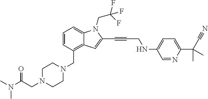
C1=CC(CN2CCN(CC(N(C)C)=O)CC2)=C2C(=C1)N(CC(F)(F)F)C(C#CCNC1=CC=C(C(C#N)(C)C)N=C1)=C2
